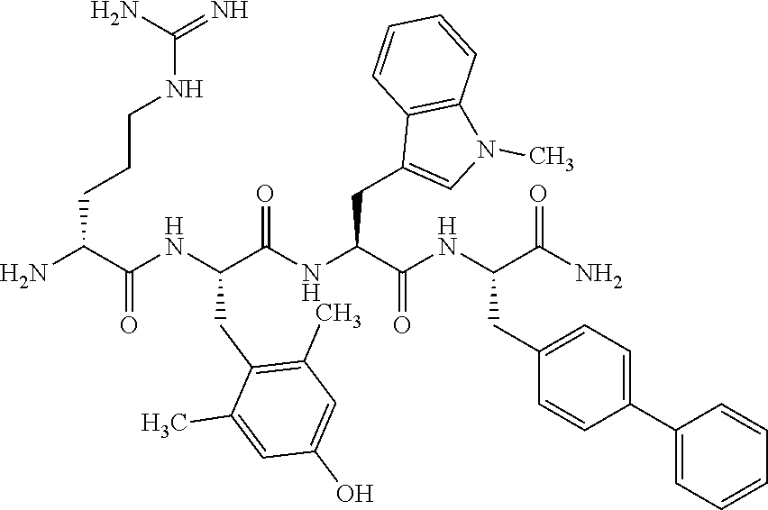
NC(C(NC(C(NC(C(NC(C(N)=O)CC1=CC=C(C2=CC=CC=C2)C=C1)=O)CC1=CN(C)C2=C1C=CC=C2)=O)CC1=C(C)C=C(O)C=C1C)=O)CCCNC(=N)N
